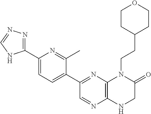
C1(C2=NC3=C(N=C2)NCC(=O)N3CCC2CCOCC2)=CC=C(C2=NN=CN2)N=C1C
